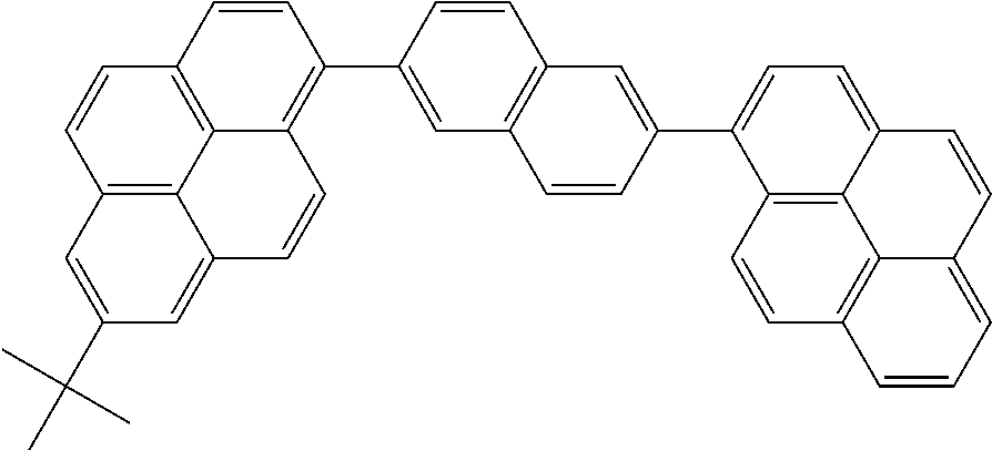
C12=C3C4=C(C=C1)C=CC(C1=CC5=C(C=C1)C=C(C1=CC=C6C7=C1C=CC1=C7C(=CC=C1)C=C6)C=C5)=C4C=CC3=CC(C(C)(C)C)=C2
